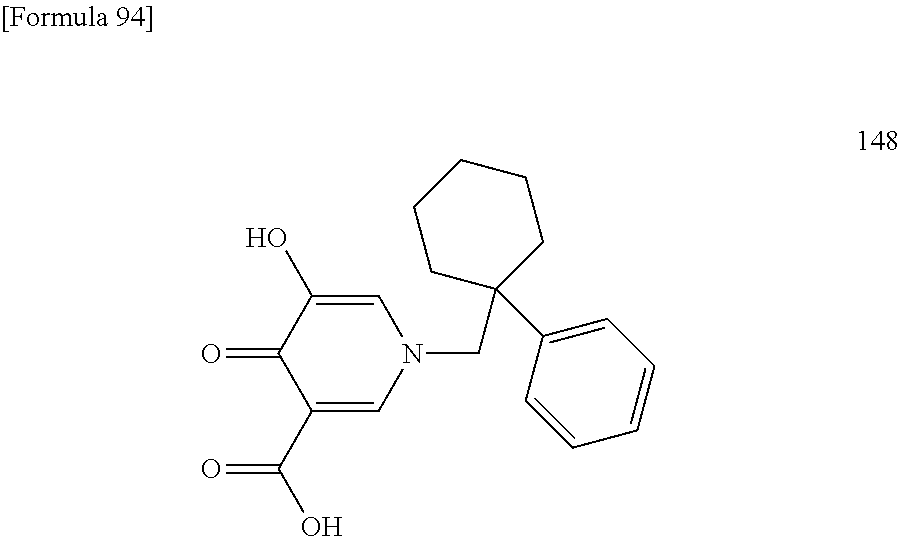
C1=C(O)C(=O)C(C(O)=O)=CN1CC1(C2=CC=CC=C2)CCCCC1
